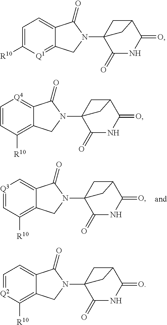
[Q3]1=CC([R10])=C2C(=C1)C(=O)N(C13C(=O)NC(=O)C(C1)C3)C2.C1=C([R10])[Q1]=C2C(=C1)C(=O)N(C13C(=O)NC(=O)C(C1)C3)C2.C1=CC([R10])=C2C(=[Q4]1)C(=O)N(C13C(=O)NC(=O)C(C1)C3)C2.C1=[Q2]C([R10])=C2C(=C1)C(=O)N(C13C(=O)NC(=O)C(C1)C3)C2
